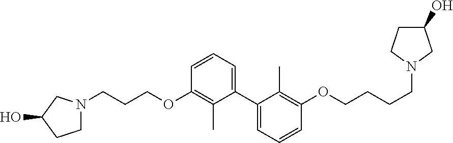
C1N(CCCOC2=C(C)C(C3=CC=CC(OCCCCN4CCC(O)C4)=C3C)=CC=C2)CC(O)C1
